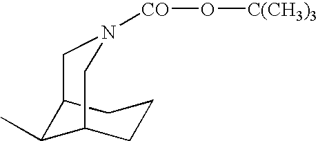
C12C(C)C(CCC1)CN([CO]O[C(CH3)3])C2
